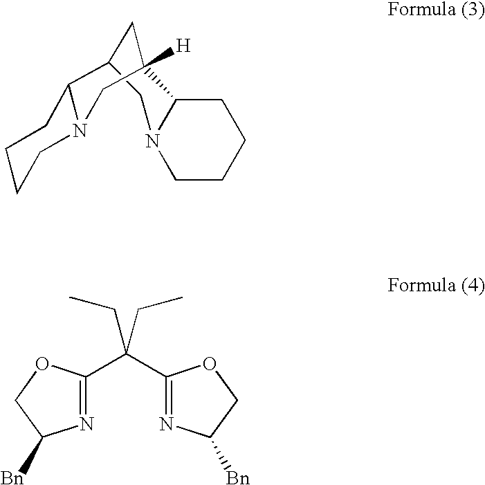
C1CCCC2N1CC1CC2([H])CN2C1CCCC2.N1=C(C(C2=NC([Bn])CO2)(CC)CC)OCC1[Bn]
